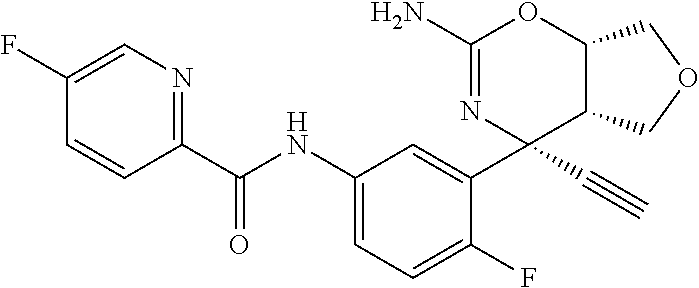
C1(C(NC2=CC=C(F)C(C3(C#C)N=C(N)OC4C3COC4)=C2)=O)=NC=C(F)C=C1
